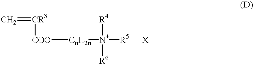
C=[CR3][COO][CnH2n][N+]([R5])([R6])[R4]
